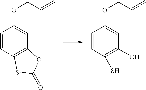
C1=CC(S)=C(O)C=C1OCC=C.C1=CC2=C(C=C1OCC=C)OC(=O)S2
